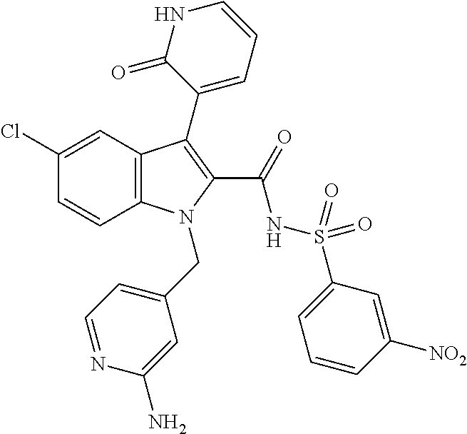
C1(Cl)=CC2=C(C=C1)N(CC1=CC=NC(N)=C1)C(C(=O)NS(=O)(=O)C1=CC=CC([NO2])=C1)=C2C1=CC=CNC1=O
